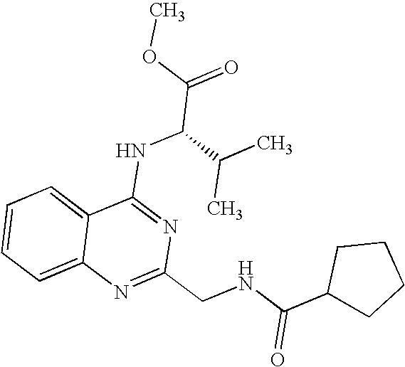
C12=CC=CC=C1N=C(CNC(C1CCCC1)=O)N=C2NC(C(=O)OC)C(C)C
